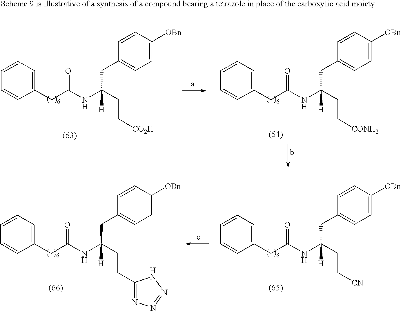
C1=CC([OBn])=CC=C1CC(NC(CC1=CC=CC=C1)=O)(CC[CO2H])[H].C1=CC([OBn])=CC=C1CC(NC(CC1=CC=CC=C1)=O)(CC[CONH2])[H].C1=CC([OBn])=CC=C1CC(NC(CC1=CC=CC=C1)=O)(CC[CN])[H].C1=CC([OBn])=CC=C1CC(NC(CC1=CC=CC=C1)=O)(CCC1=NN=NN1)[H]
